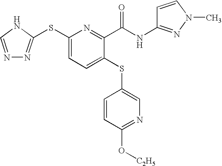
N1=CNC(SC2=CC=C(SC3=CN=C(O[C2H5])C=C3)C(C(NC3=NN(C)C=C3)=O)=N2)=N1
